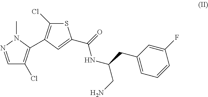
C1=NN(C)C(C2=C(Cl)SC(C(=O)NC(CC3=CC=CC(F)=C3)CN)=C2)=C1Cl
